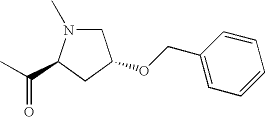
C1N(C)C(C(C)=O)CC1OCC1=CC=CC=C1
